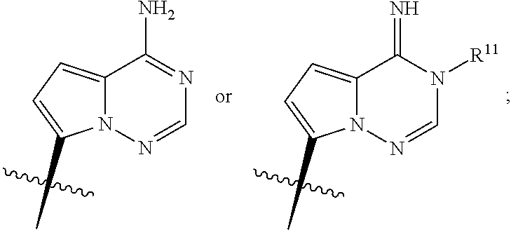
C1(C)=CC=C2N1N=CN([R11])C2=N.C1(C)=CC=C2N1N=CN=C2N
